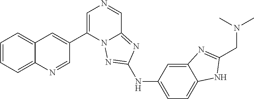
C1(C2=CN=CC3=NC(NC4=CC=C5C(=C4)N=C(CN(C)C)N5)=NN23)=CC2=CC=CC=C2N=C1
